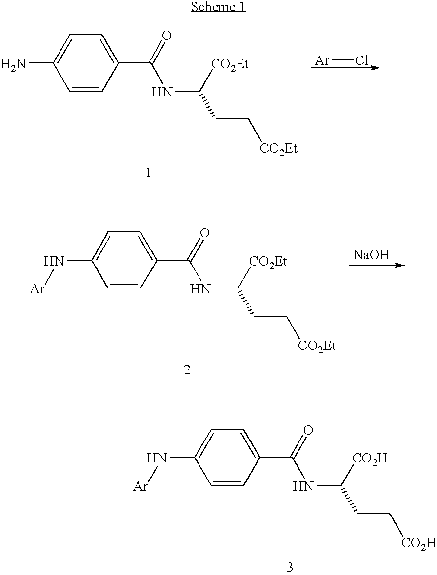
C1=CC(C(=O)NC(CC[CO2Et])[CO2Et])=CC=C1N.[Ar]Cl.C1=CC(C(=O)NC(CC[CO2Et])[CO2Et])=CC=C1N[Ar].[NaOH].C1=CC(C(=O)NC(CC[CO2H])[CO2H])=CC=C1N[Ar]
